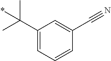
C1(C(C)(C)*)=CC=CC(C#N)=C1
